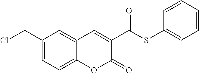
C1(CCl)=CC=C2C(=C1)C=C(C(SC1=CC=CC=C1)=O)C(=O)O2
